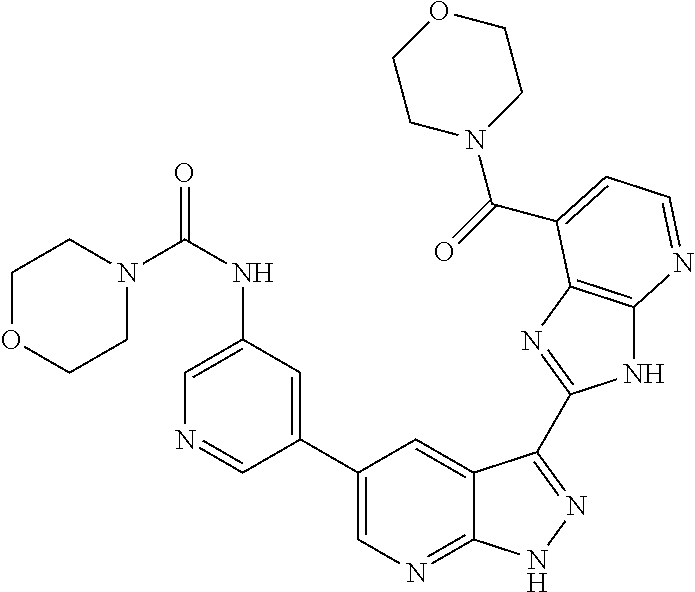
C1(C2=CN=C3C(=C2)C(C2=NC4=C(N2)N=CC=C4C(=O)N2CCOCC2)=NN3)=CC(NC(=O)N2CCOCC2)=CN=C1
